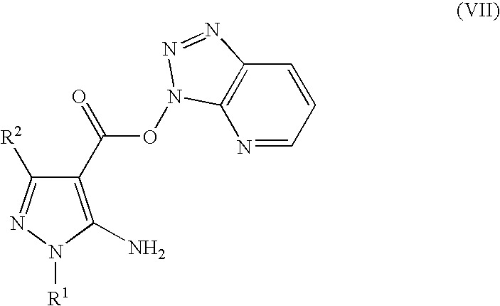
C1(C(=O)ON2C3=C(C=CC=N3)N=N2)=C(N)N([R1])N=C1[R2]
